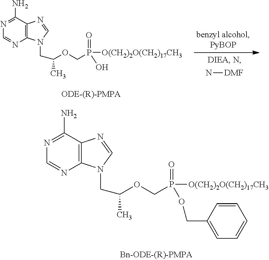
N[DMF].C12=C(C(N)=NC=N1)N=CN2CC(OCP(=O)([O(CH2)2O(CH2)17CH3])O)C.C12=C(C(N)=NC=N1)N=CN2CC(OCP(=O)([O(CH2)2O(CH2)17CH3])OCC1=CC=CC=C1)C
